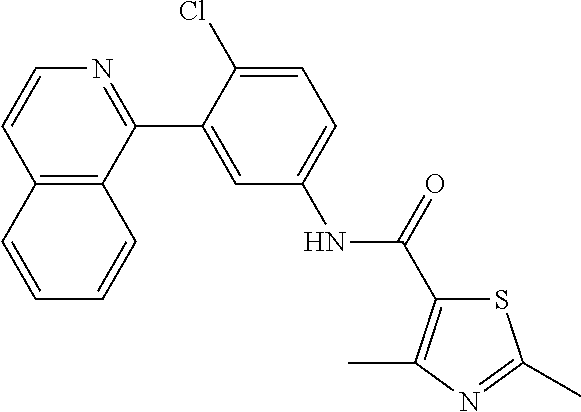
C12=C(C(C3=CC(NC(=O)C4=C(C)N=C(C)S4)=CC=C3Cl)=NC=C1)C=CC=C2
